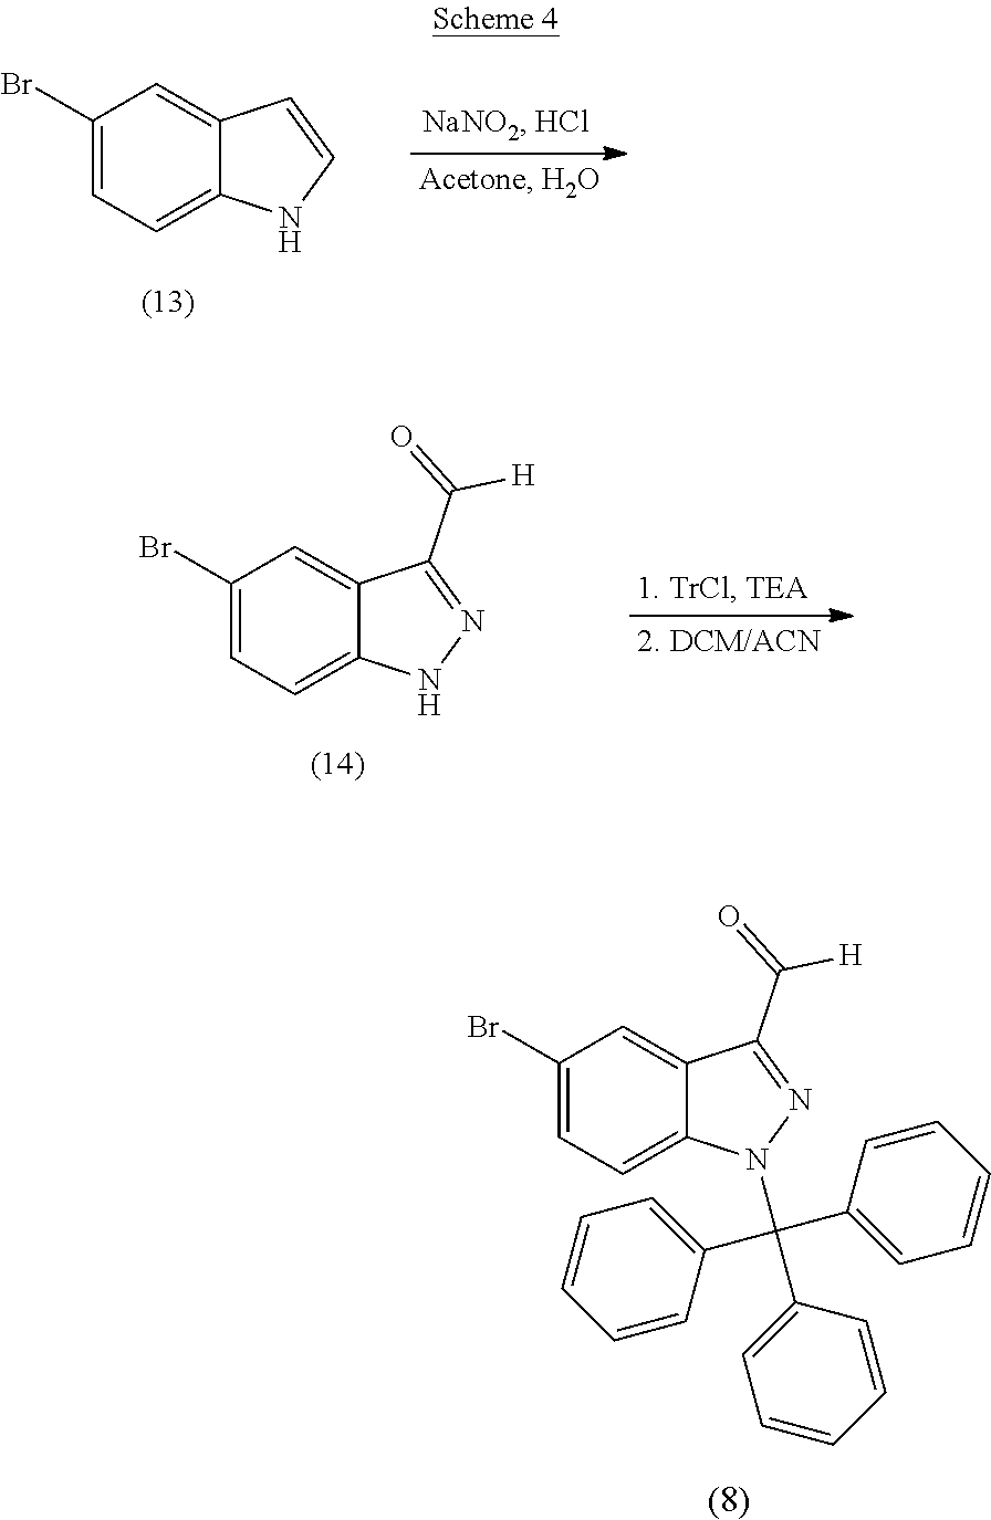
C12=CC(Br)=CC=C1N(C(C1=CC=CC=C1)(C1=CC=CC=C1)C1=CC=CC=C1)N=C2C(=O)[H].C1(Br)=CC=C2C(=C1)C=CN2.C1(Br)=CC=C2C(=C1)C(C(=O)[H])=NN2
